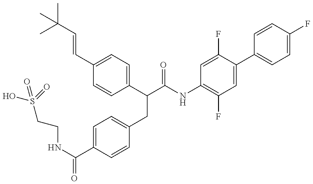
OS(CCNC(=O)C1=CC=C(CC(C(NC2=C(F)C=C(C3=CC=C(F)C=C3)C(F)=C2)=O)C2=CC=C(C=CC(C)(C)C)C=C2)C=C1)(=O)=O
